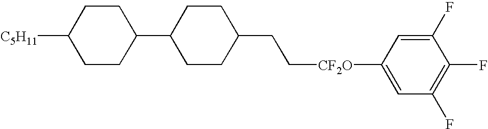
C1CC(CC[CF2O]C2=CC(F)=C(F)C(F)=C2)CCC1C1CCC([C5H11])CC1
